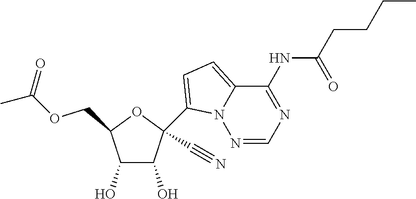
C1(O)C(O)C(COC(C)=O)OC1(C1=CC=C2N1N=CN=C2NC(CCCC)=O)C#N
